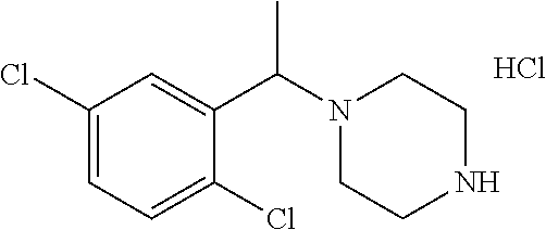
C1(Cl)=CC=C(Cl)C=C1C(N1CCNCC1)C.Cl
